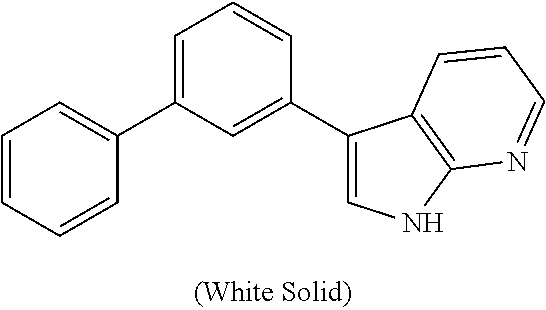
C1(C2=CC=CC=C2)=CC=CC(C2=CNC3=C2C=CC=N3)=C1
